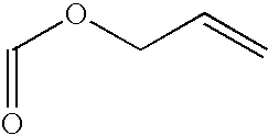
C(=O)OCC=C
